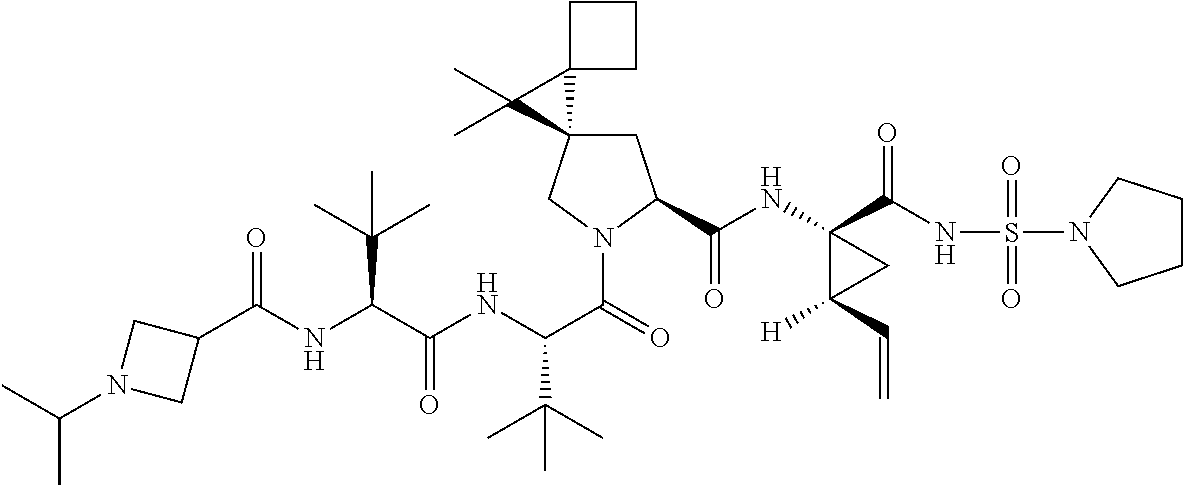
C(C(NC(C(=O)N1CC2(CC1C(=O)NC1(C(=O)NS(=O)(=O)N3CCCC3)C([H])(C=C)C1)C1(C2(C)C)CCC1)C(C)(C)C)=O)(C(C)(C)C)NC(=O)C1CN(C(C)C)C1
